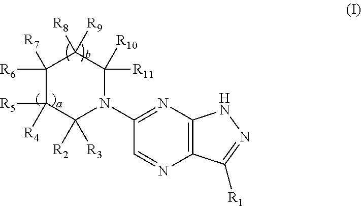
N1=C(N2C([R11])([R10])C([R9])([R8])C([R6])([R7])C([R5])([R4])C2([R2])[R3])C=NC2=C1NN=C2[R1]
